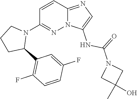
C1=C(F)C=CC(F)=C1C1CCCN1C1=NN2C(=NC=C2NC(=O)N2CC(C)(O)C2)C=C1
